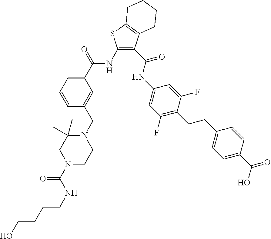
C1(NC(C2=CC=CC(CN3C(C)(C)CN(C(NCCCCO)=O)CC3)=C2)=O)=C(C(NC2=CC(F)=C(CCC3=CC=C(C(O)=O)C=C3)C(F)=C2)=O)C2=C(S1)CCCC2
